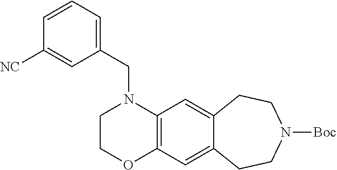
C1COC2=C(N1CC1=CC=CC([CN])=C1)C=C1C(=C2)CCN([Boc])CC1
